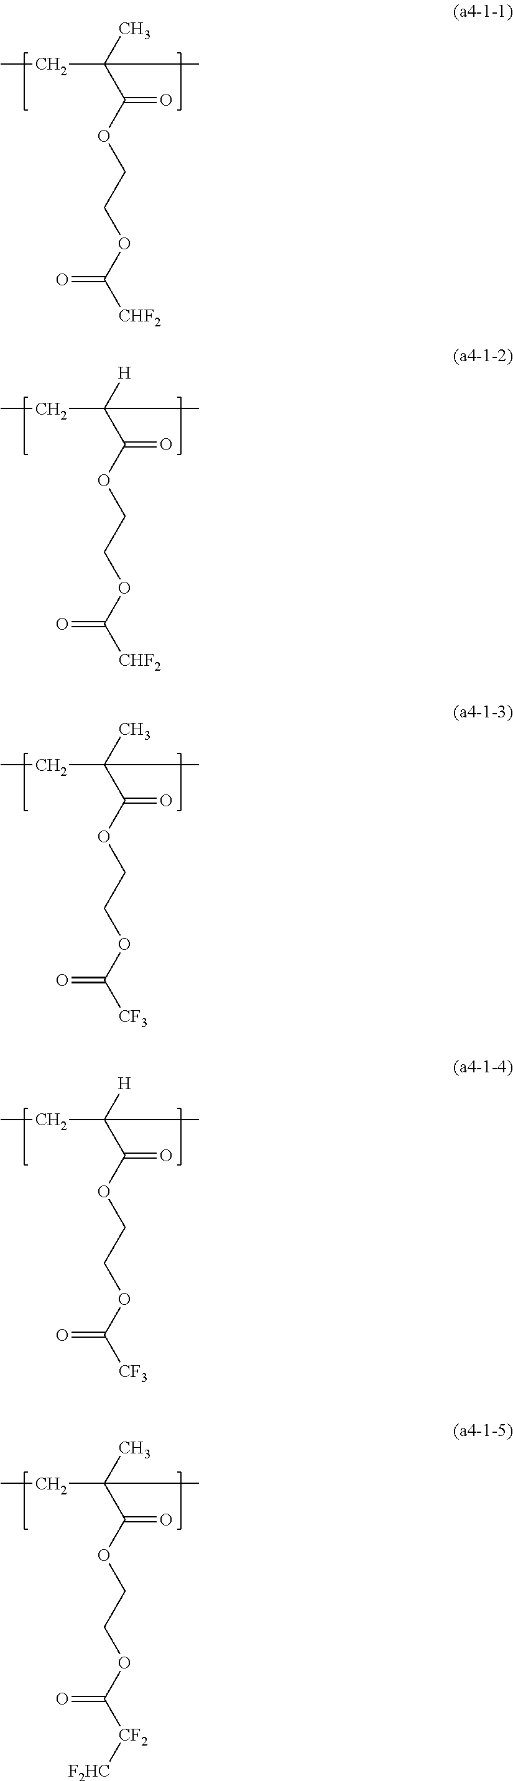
C(C(C)(C(OCCOC([CHF2])=O)=O)C)C.C(C([H])(C(OCCOC([CHF2])=O)=O)C)C.C(C(C)(C(OCCOC([CF3])=O)=O)C)C.C(C([H])(C(OCCOC([CF3])=O)=O)C)C.C(C(C)(C(OCCOC([CF2][F2HC])=O)=O)C)C
